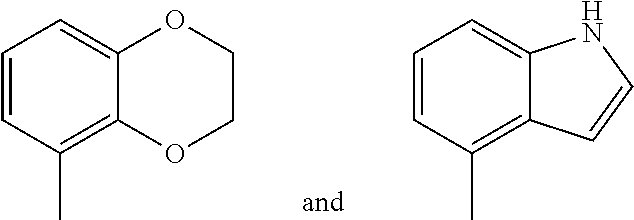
C1=CC(C)=C2C(=C1)OCCO2.C1=CC(C)=C2C(=C1)NC=C2
